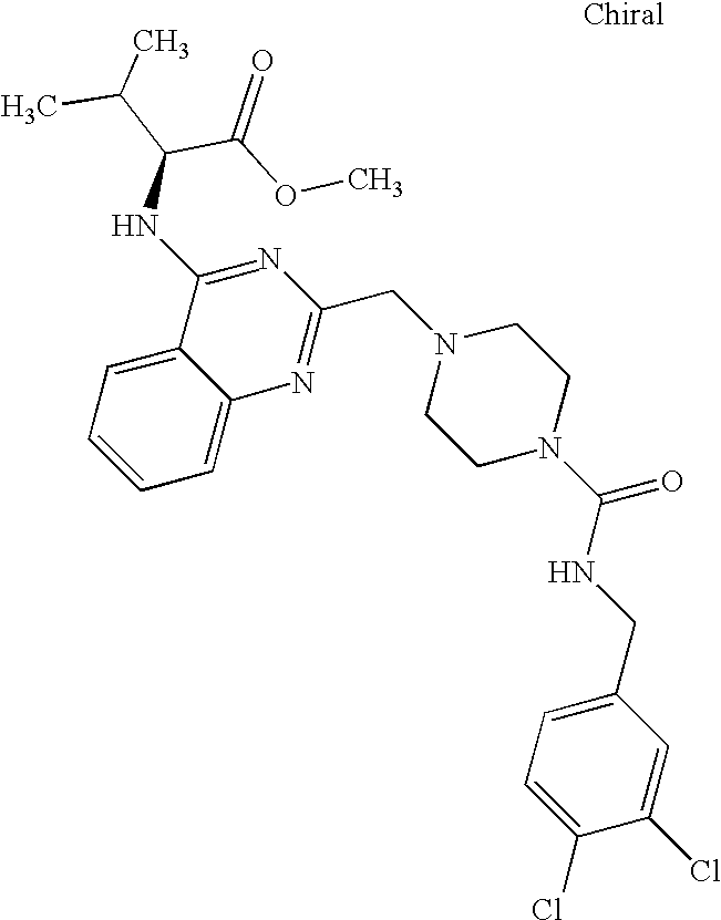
N1(CC2=NC3=CC=CC=C3C(NC(C(C)C)C(=O)OC)=N2)CCN(C(NCC2=CC=C(Cl)C(Cl)=C2)=O)CC1
